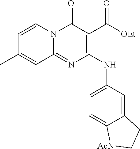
C1=CC(C)=CC2=NC(NC3=CC=C4C(=C3)CC[AcN]4)=C(C([OEt])=O)C(=O)N12
